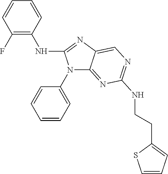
C1(F)=C(NC2=NC3=CN=C(NCCC4=CC=CS4)N=C3N2C2=CC=CC=C2)C=CC=C1
